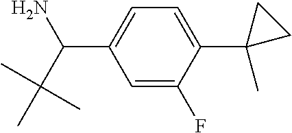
C1=C(F)C(C2(C)CC2)=CC=C1C(C(C)(C)C)N
